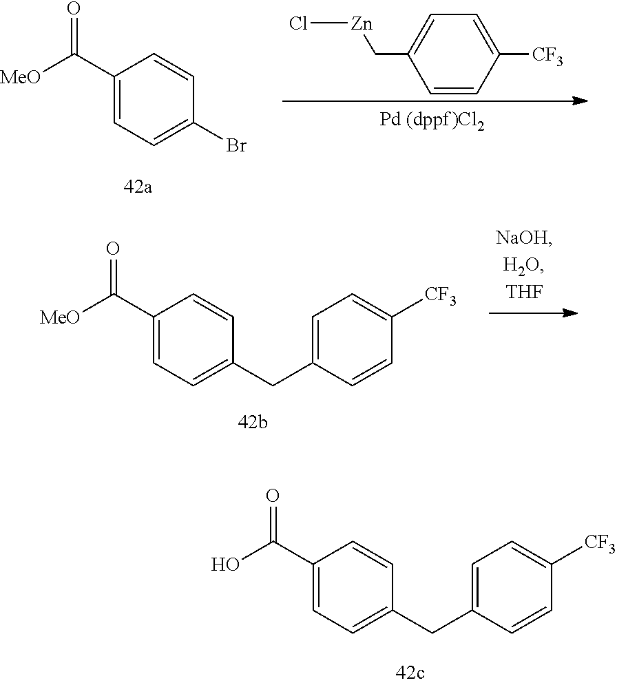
C1(C([MeO])=O)=CC=C(Br)C=C1.C1=CC([CF3])=CC=C1C[Zn]Cl.C1(C([MeO])=O)=CC=C(CC2=CC=C([CF3])C=C2)C=C1.C1(C(O)=O)=CC=C(CC2=CC=C([CF3])C=C2)C=C1
